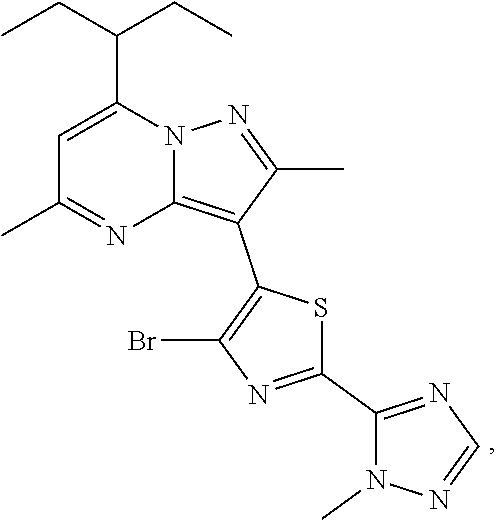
C1(C)=NC2=C(C3=C(Br)N=C(C4=NC=NN4C)S3)C(C)=NN2C(C(CC)CC)=C1
